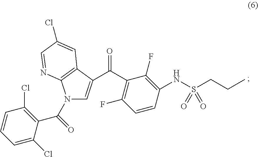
C(C1=C(F)C=CC(NS(CCC)(=O)=O)=C1F)(=O)C1=CN(C(C2=C(Cl)C=CC=C2Cl)=O)C2=C1C=C(Cl)C=N2
